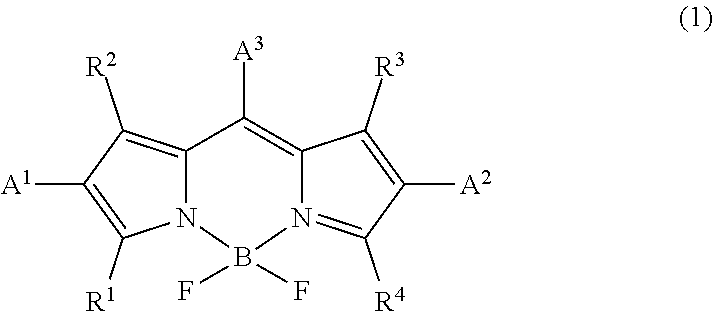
C12=C([R2])C([A1])=C([R1])N1B(F)(F)N1=C([R4])C([A2])=C([R3])C1=C2[A3]
